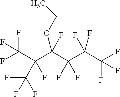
C(C(C(C(C(C(F)(F)F)(F)F)(F)F)(OCC)F)(F)C(F)(F)F)(F)(F)F
